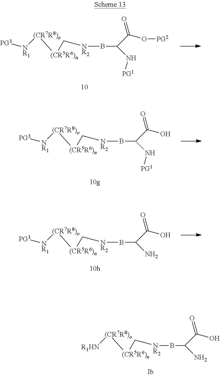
B(C(C(=O)O)N)[NR2]C[(CR5R6)n][(CR7R8)o][R1HN].B(C(C(=O)O[PG2])N[PG1])[NR2]C[(CR5R6)n][(CR7R8)o][NR1][PG3].B(C(C(=O)O)N[PG1])[NR2]C[(CR5R6)n][(CR7R8)o][NR1][PG3].B(C(C(=O)O)N)[NR2]C[(CR5R6)n][(CR7R8)o][NR1][PG3]
